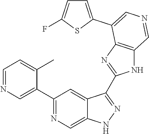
C1(C2=CN=CC=C2C)=NC=C2C(=C1)C(C1=NC3=C(N1)C=NC=C3C1=CC=C(F)S1)=NN2
